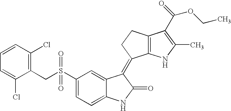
C1(S(CC2=C(Cl)C=CC=C2Cl)(=O)=O)=CC=C2C(=C1)C(=C1C3=C(CC1)C(C(=O)OCC)=C(C)N3)C(=O)N2
